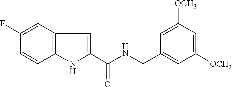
C1(F)=CC2=C(C=C1)NC(C(NCC1=CC([OCH3])=CC([OCH3])=C1)=O)=C2
